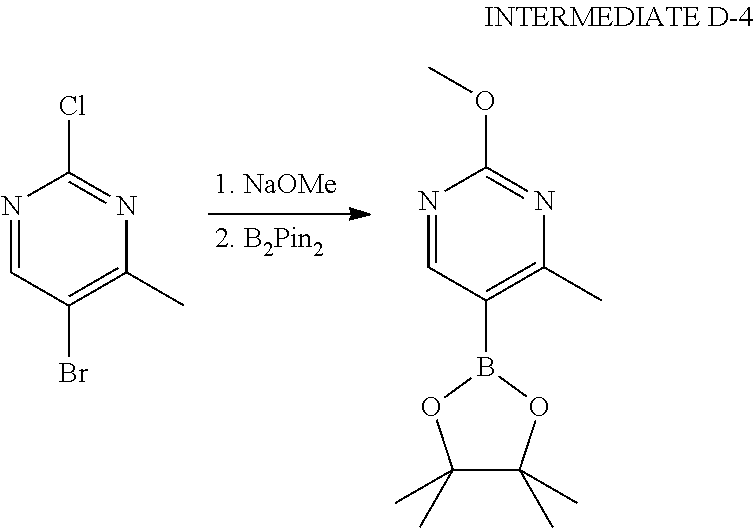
ClC1=NC(C)=C(Br)C=N1.O(C1=NC(C)=C(B2OC(C)(C)C(C)(C)O2)C=N1)C
